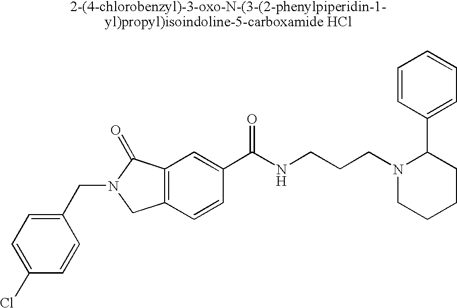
C1(Cl)=CC=C(CN2CC3=C(C2=O)C=C(C(NCCCN2CCCCC2C2=CC=CC=C2)=O)C=C3)C=C1
